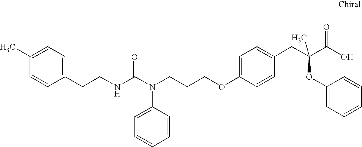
C(CNC(N(CCCOC1=CC=C(CC(C(O)=O)(OC2=CC=CC=C2)C)C=C1)C1=CC=CC=C1)=O)C1=CC=C(C)C=C1
